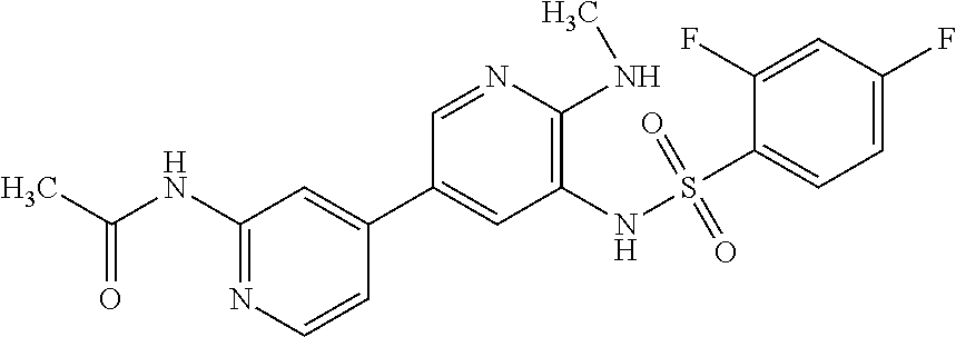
N(C1=NC=CC(C2=CC(NS(C3=CC=C(F)C=C3F)(=O)=O)=C(NC)N=C2)=C1)C(C)=O
